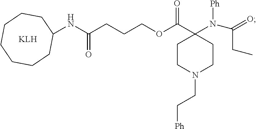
C1(C(OCCCC(NC2CCCCCCC2)=O)=O)(N(C(=O)CC)[Ph])CCN(CC[Ph])CC1
